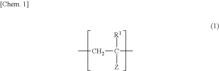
CCC(C)([R1])[Z]
